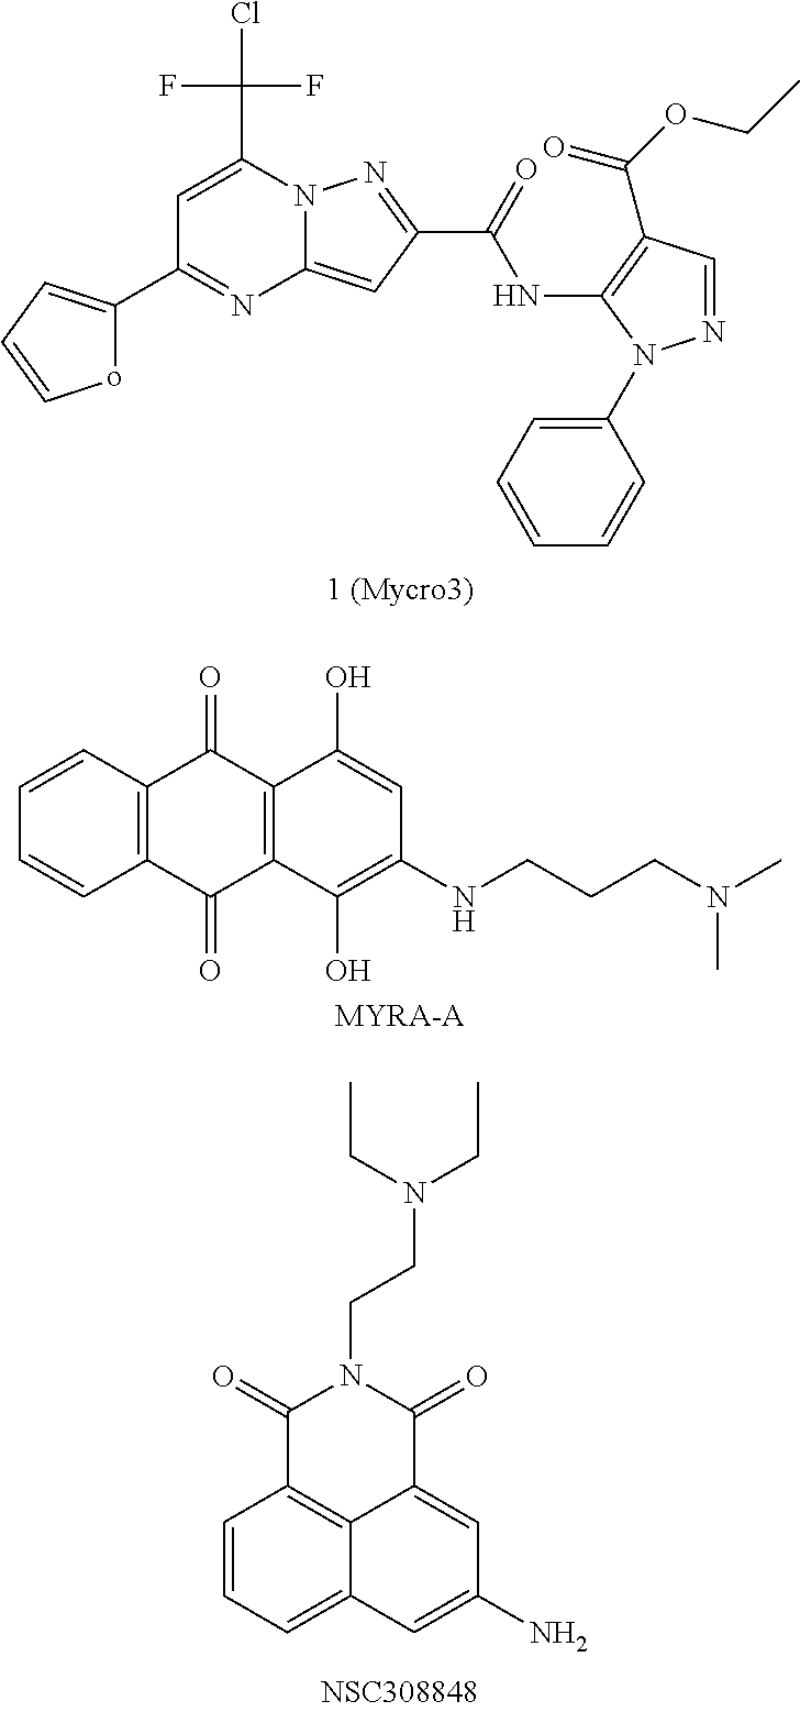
C1=C(C(F)(F)Cl)N2C(=CC(C(NC3=C(C(OCC)=O)C=NN3C3=CC=CC=C3)=O)=N2)N=C1C1=CC=Co1.C1=CC=CC2=C1C(=O)C1=C(C2=O)C(O)=C(NCCCN(C)C)C=C1O.[MYRA-A].C1=CC=C2C3=C1C(=O)N(CCN(CC)CC)C(=O)C3=CC(N)=C2
